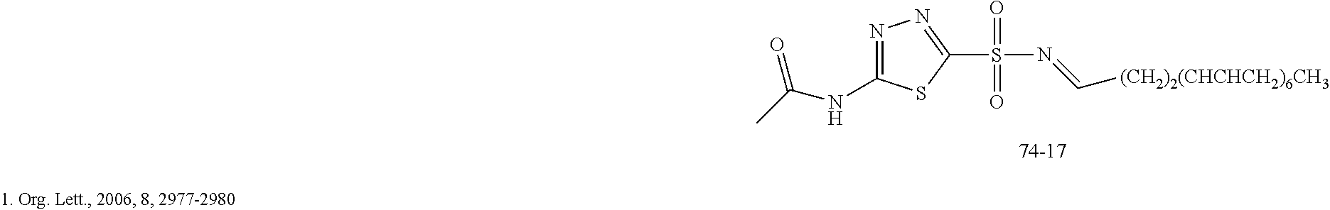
N1=C(NC(=O)C)SC(S(=O)(=O)N=C[(CH2)2(CHCHCH2)6CH3])=N1
